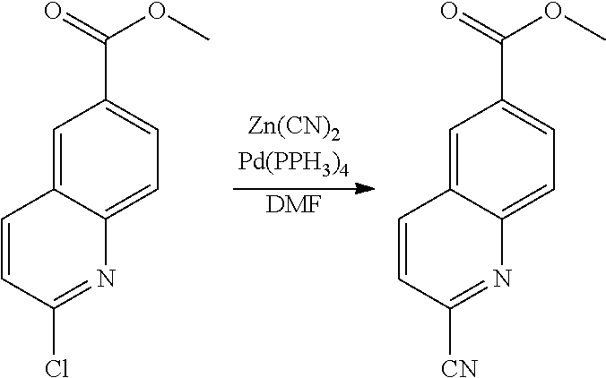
[DMF].C1=CC(Cl)=NC2=CC=C(C(=O)OC)C=C12.C1=CC([CN])=NC2=CC=C(C(=O)OC)C=C12
